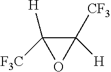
C1([H])([CF3])C([F3C])([H])O1
